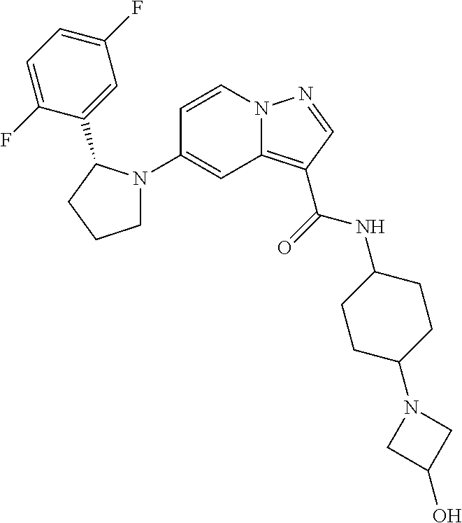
C1(N2CCCC2C2=CC(F)=CC=C2F)=CC2=C(C(=O)NC3CCC(N4CC(O)C4)CC3)C=NN2C=C1
